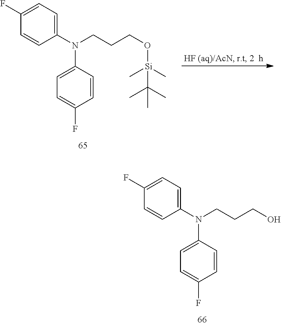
C(O)CCN(C1=CC=C(F)C=C1)C1=CC=C(F)C=C1.C(O[Si](C)(C)C(C)(C)C)CCN(C1=CC=C(F)C=C1)C1=CC=C(F)C=C1
